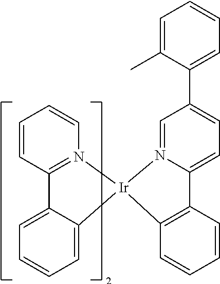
C1=C(C)C(C2=CC=C3N(=C2)[Ir]2(C4=C3C=CC=C4)N3=C(C=CC=C3)C3=CC=CC=C32)=CC=C1
